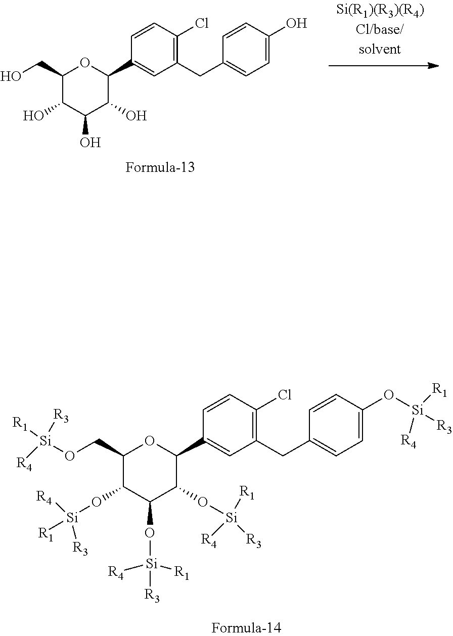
C1(CO)C(O)C(O)C(O)C(C2=CC(CC3=CC=C(O)C=C3)=C(Cl)C=C2)O1.C1(CO[Si]([R1])([R3])[R4])C(O[Si]([R1])([R4])[R3])C(O[Si]([R1])([R4])[R3])C(O[Si]([R1])([R4])[R3])C(C2=CC(CC3=CC=C(O[Si]([R3])([R1])[R4])C=C3)=C(Cl)C=C2)O1
